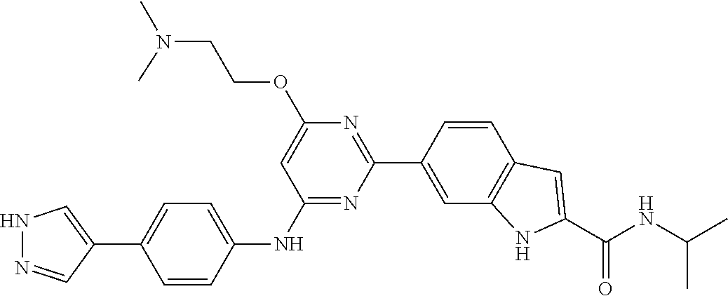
C1=C(OCCN(C)C)N=C(C2=CC3=C(C=C2)C=C(C(NC(C)C)=O)N3)N=C1NC1=CC=C(C2=CNN=C2)C=C1
